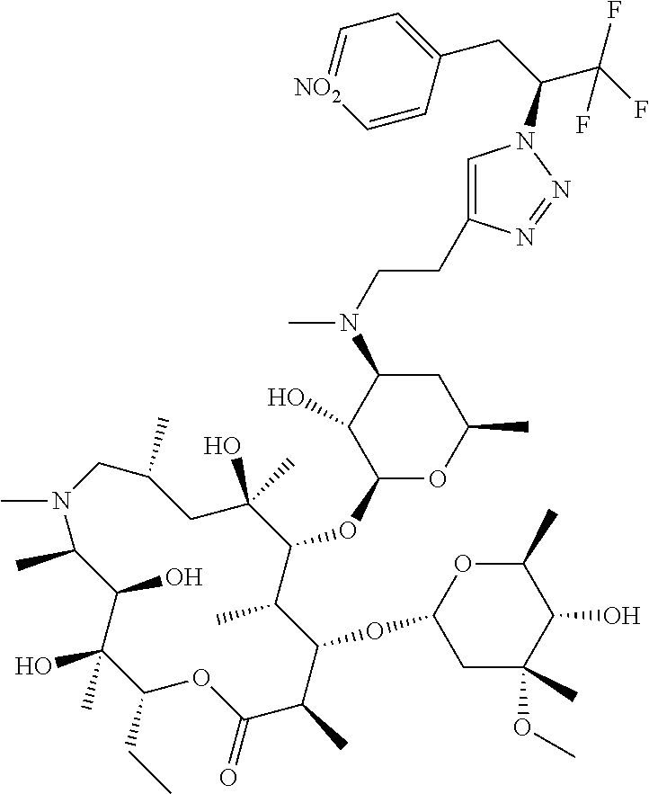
C1(O)(C)C(CC)OC(=O)C(C)C(OC2CC(OC)(C)C(O)C(C)O2)C(C)C(OC2OC(C)CC(N(C)CCC3=CN(C(C(F)(F)F)CC4=CC=[NO2]C=C4)N=N3)C2O)C(O)(C)CC(C)CN(C)C(C)C1O
